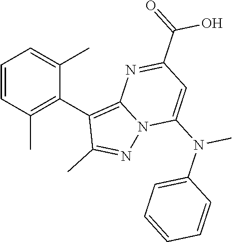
C1(C(=O)O)=NC2=C(C3=C(C)C=CC=C3C)C(C)=NN2C(N(C2=CC=CC=C2)C)=C1
